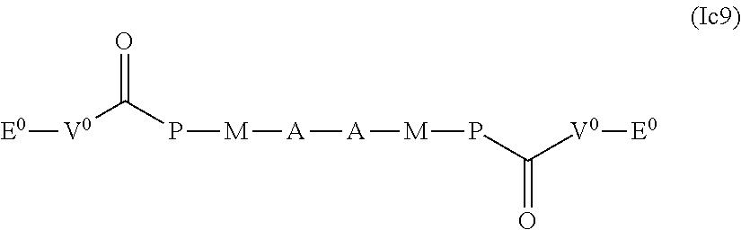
[E0][V0]C(P[M][A][A][M]PC([V0][E0])=O)=O
